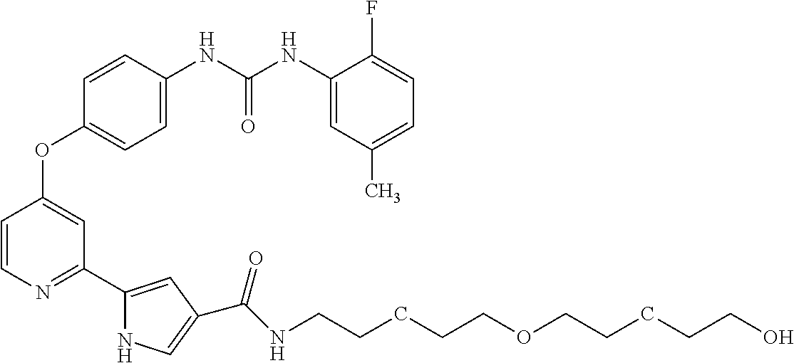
C1=C(NC(NC2=CC(C)=CC=C2F)=O)C=CC(OC2=CC(C3=CC(C(NCCCCCOCCCCCO)=O)=CN3)=NC=C2)=C1
